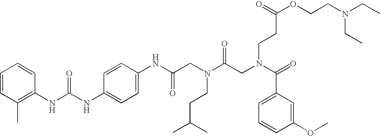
C1=CC(C)=C(NC(NC2=CC=C(NC(CN(C(CN(C(=O)C3=CC=CC(OC)=C3)CCC(OCCN(CC)CC)=O)=O)CCC(C)C)=O)C=C2)=O)C=C1
